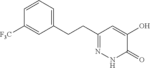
C1(CCC2=CC=CC([F3C])=C2)=NNC(=O)C(O)=C1
